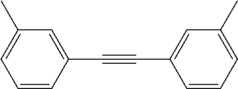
C1=CC(C#CC2=CC(C)=CC=C2)=CC(C)=C1
